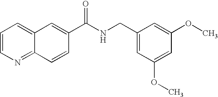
C1=C2C(=NC=C1)C=CC(C(NCC1=CC(OC)=CC(OC)=C1)=O)=C2
